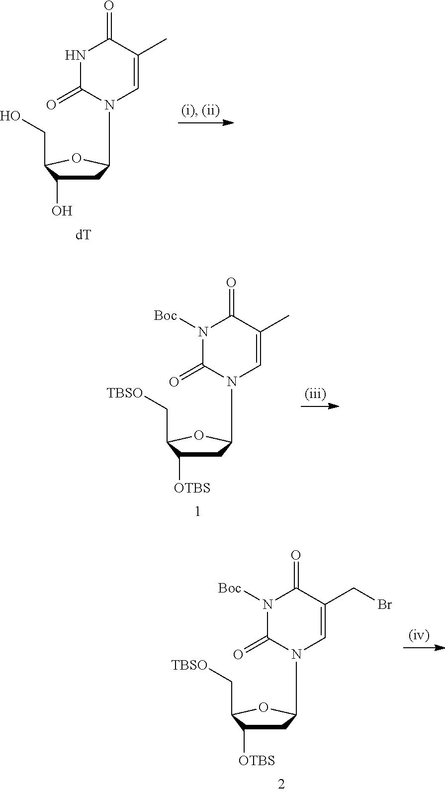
C1C(O)C(CO)OC1N1C=C(C)C(=O)NC1=O.C1C([OTBS])C(C[TBSO])OC1N1C=C(C)C(=O)N([Boc])C1=O.C1C([OTBS])C(C[TBSO])OC1N1C=C(CBr)C(=O)N([Boc])C1=O
